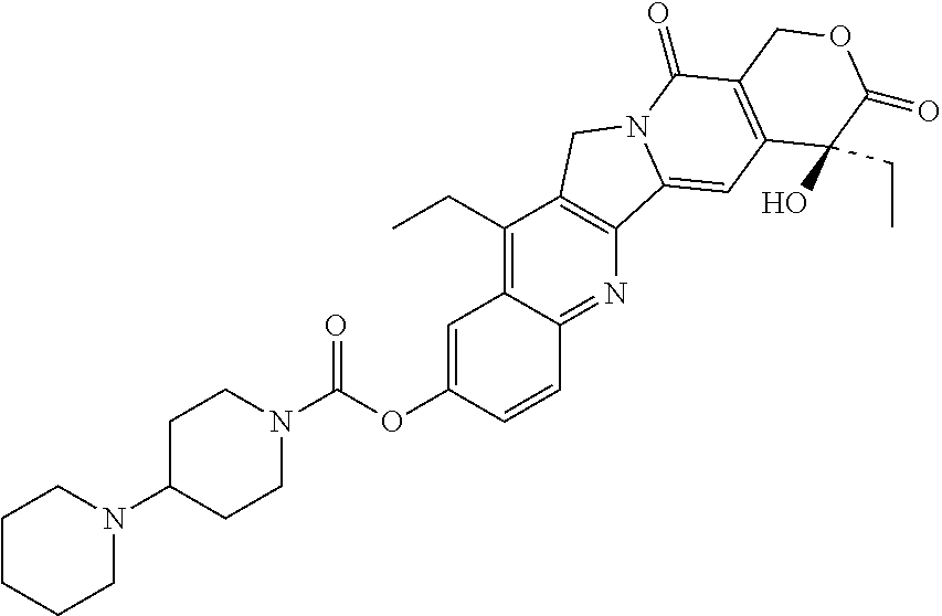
C1CCCN(C2CCN(C(OC3=CC4=C(CC)C5=C(N=C4C=C3)C3=CC4=C(C(=O)N3C5)COC(=O)C4(O)CC)=O)CC2)C1
